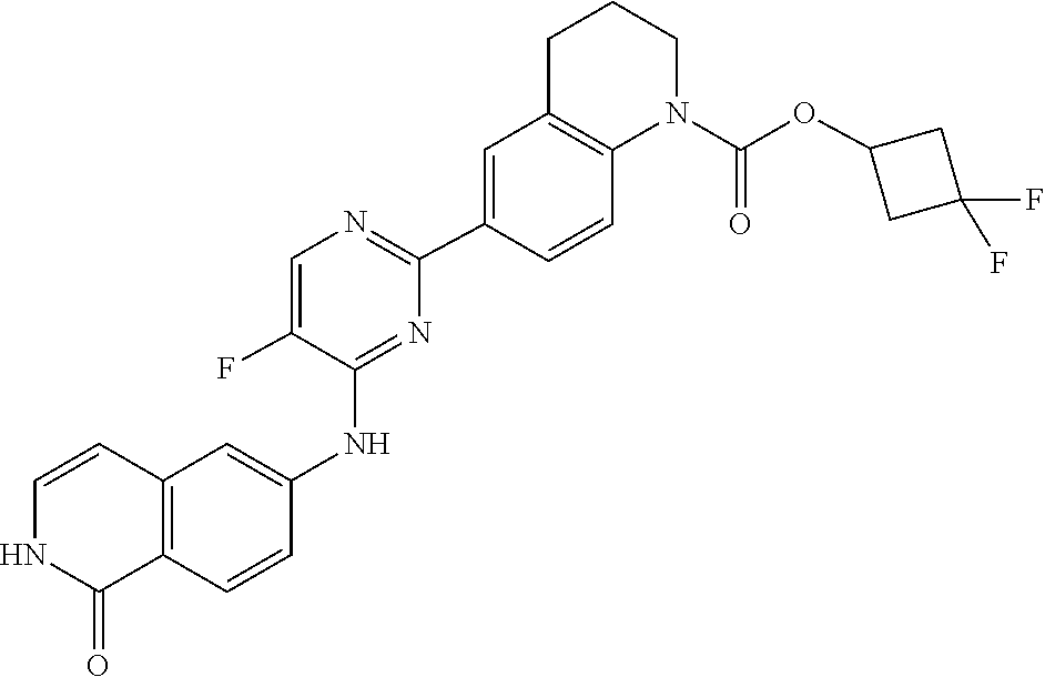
C1(C2=CC3=C(N(C(OC4CC(F)(F)C4)=O)CCC3)C=C2)=NC=C(F)C(NC2=CC3=C(C=C2)C(=O)NC=C3)=N1
